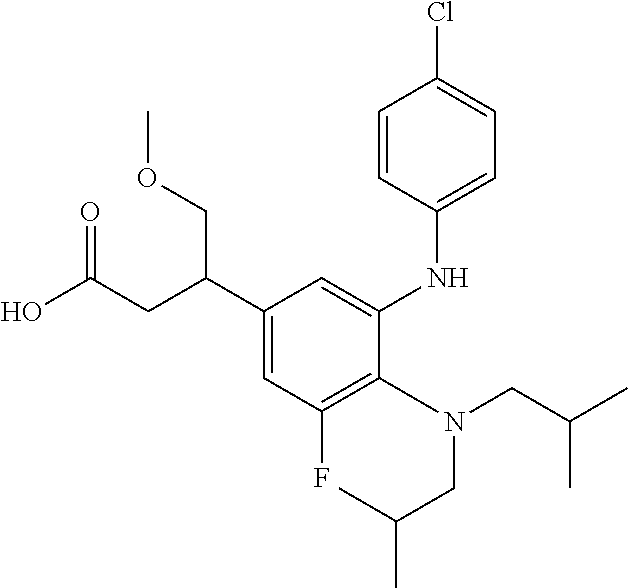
N(CC(C)C)(CC(C)C)C1=C(F)C=C(C(CC(O)=O)COC)C=C1NC1=CC=C(Cl)C=C1
